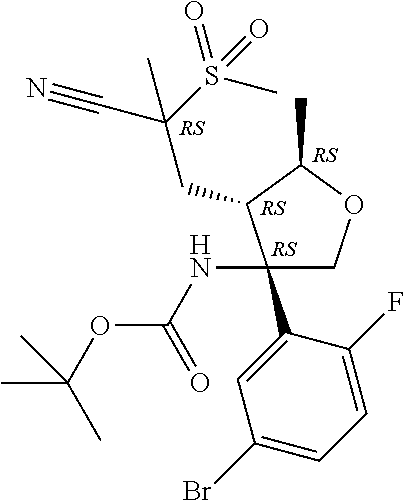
C1(NC(=O)OC(C)(C)C)(C2=CC(Br)=CC=C2F)COC(C)C1CC(S(C)(=O)=O)(C#N)C
